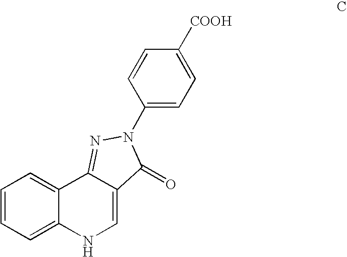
C1=CC=C2C(=C1)C1=NN(C3=CC=C([COOH])C=C3)C(=O)C1=CN2
